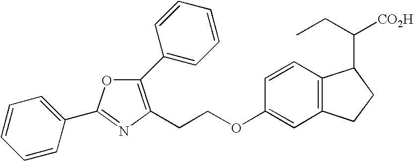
C1(C2=NC(CCOC3=CC4=C(C=C3)C(C(CC)[CO2H])CC4)=C(C3=CC=CC=C3)O2)=CC=CC=C1
